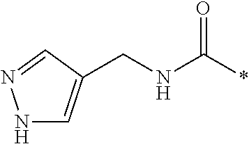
N1C=C(CNC(*)=O)C=N1
